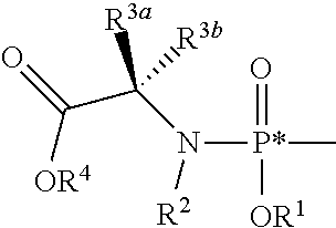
N([P*](=O)([OR1])C)([R2])C([R3a])(C(=O)[OR4])[R3b]
